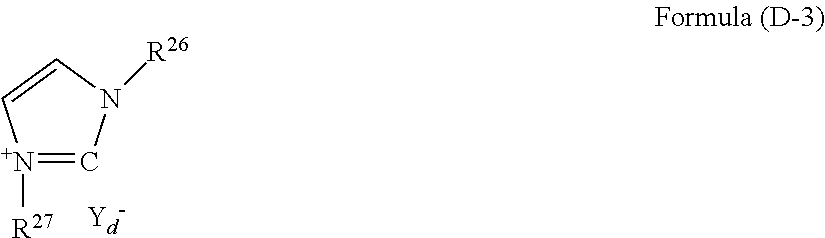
C1=[N+]([R27])C=CN1[R26]
